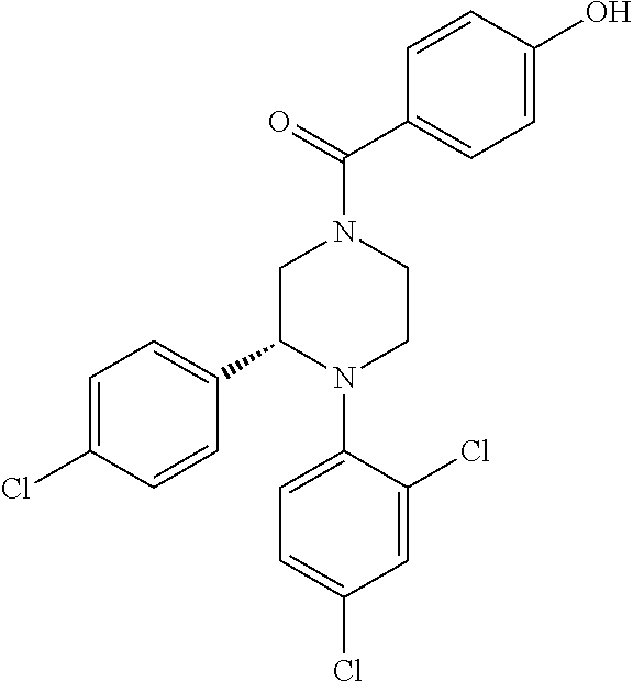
C1C(C2=CC=C(Cl)C=C2)N(C2=CC=C(Cl)C=C2Cl)CCN1C(=O)C1=CC=C(O)C=C1
